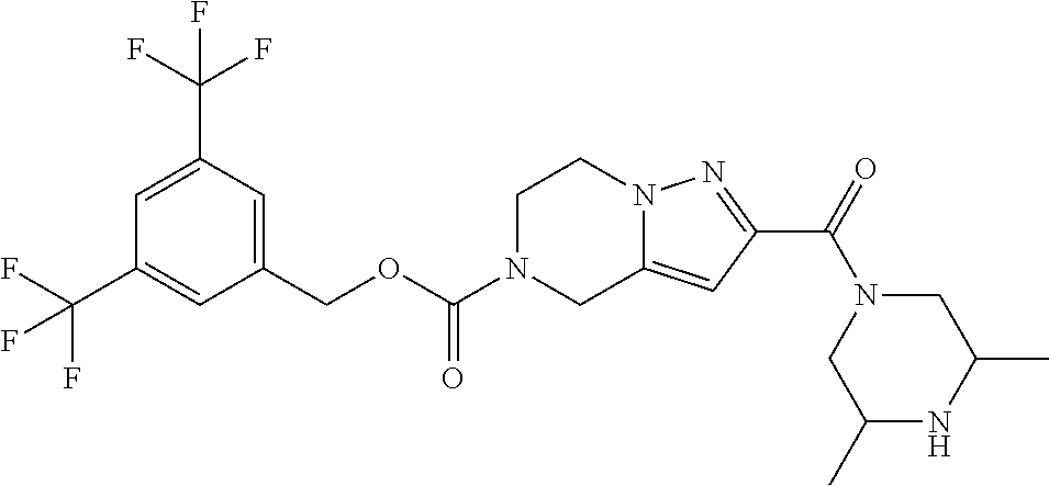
C1(COC(N2CC3=CC(C(=O)N4CC(C)NC(C)C4)=NN3CC2)=O)=CC(C(F)(F)F)=CC(C(F)(F)F)=C1
